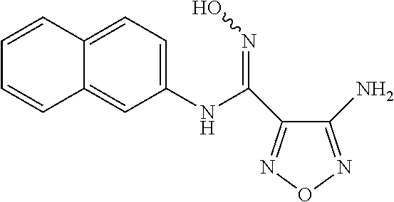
C1(NC(=NO)C2=NON=C2N)=CC=C2C(=C1)C=CC=C2
